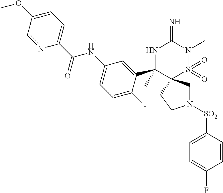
N1([SO2]C2=CC=C(F)C=C2)CC2(CC1)S(=O)(=O)N(C)C(=N)NC2(C1=CC(NC(C2=CC=C(OC)C=N2)=O)=CC=C1F)C
